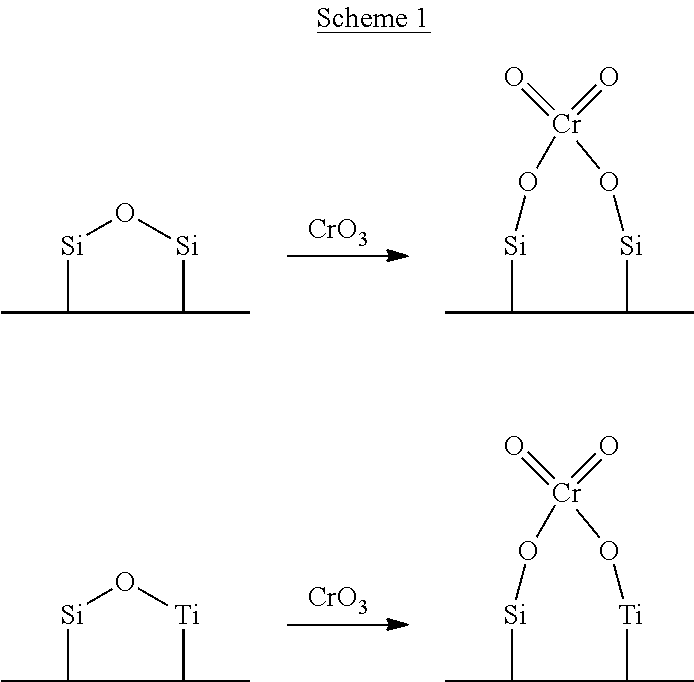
[CrO3].[Si]1C(C)C(C)[Si]O1.[Si]1C(C)C(C)[Si]O[Cr](=O)(=O)O1.[CrO3].[Si]1C(C)C(C)[Ti]O1.[Si]1C(C)C(C)[Ti]O[Cr](=O)(=O)O1
